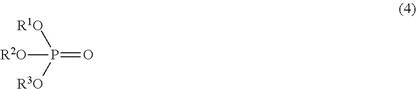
[R2O]P(=O)([R1O])[R3O]
